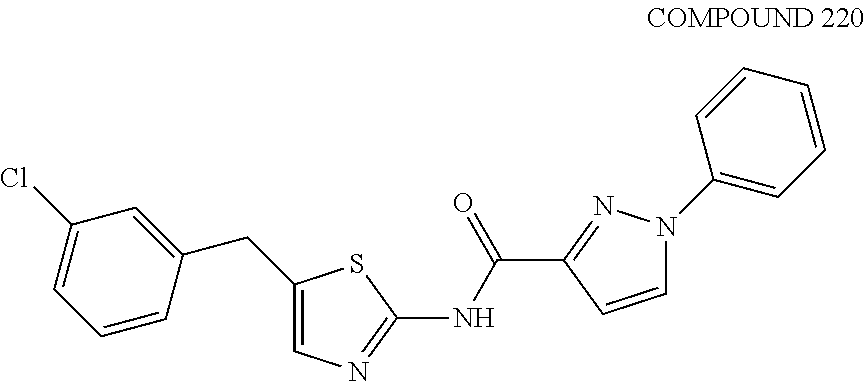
C1(CC2=CC(Cl)=CC=C2)=CN=C(NC(C2=NN(C3=CC=CC=C3)C=C2)=O)S1
